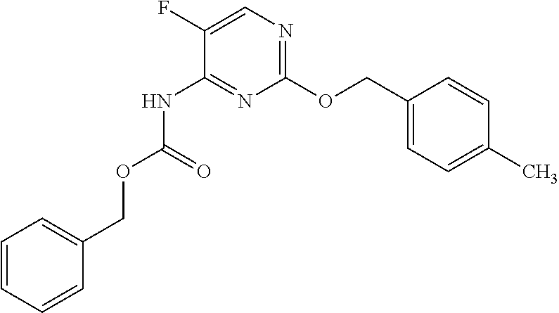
C1=CC=CC(COC(NC2=NC(OCC3=CC=C(C)C=C3)=NC=C2F)=O)=C1
